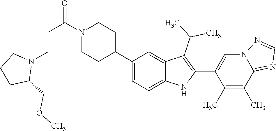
N1(C(CCN2CCCC2COC)=O)CCC(C2=CC=C3C(=C2)C(C(C)C)=C(C2=CN4C(=NC=N4)C(C)=C2C)N3)CC1
